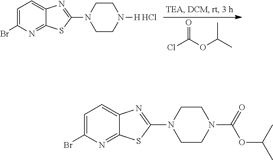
BrC1=CC=C2C(=N1)SC(N1CCN(C(=O)OC(C)C)CC1)=N2.BrC1=CC=C2C(=N1)SC(N1CCN([H])CC1)=N2.Cl.ClC(OC(C)C)=O
